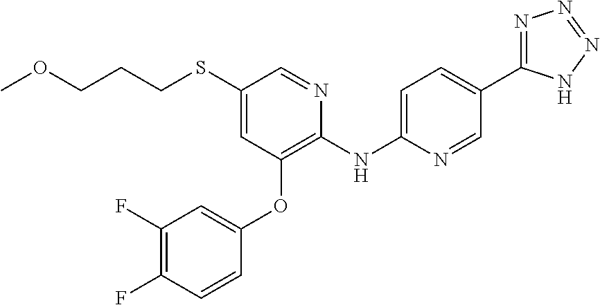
C1(SCCCOC)=CC(OC2=CC(F)=C(F)C=C2)=C(NC2=CC=C(C3=NN=NN3)C=N2)N=C1
